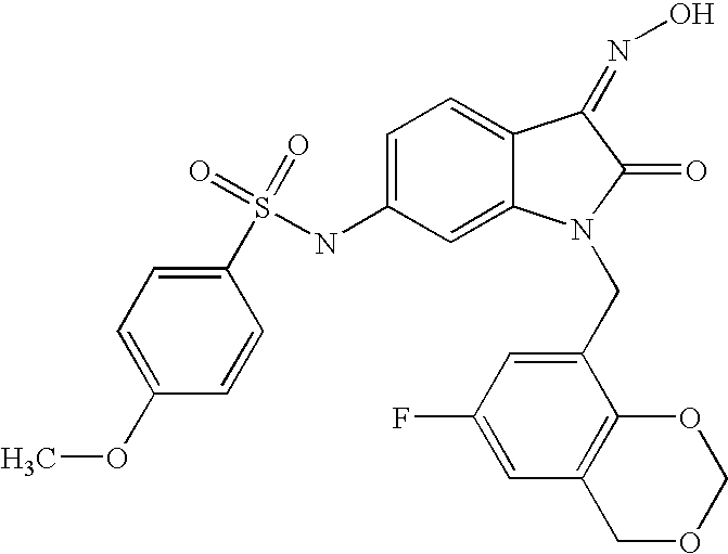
C1(OC)=CC=C(S(NC2=CC=C3C(=C2)N(CC2=CC(F)=CC4=C2OCOC4)C(=O)C3=NO)(=O)=O)C=C1
